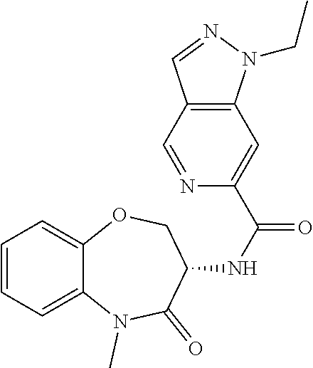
C12=CC=CC=C1OCC(NC(=O)C1=CC3=C(C=N1)C=NN3CC)C(=O)N2C
